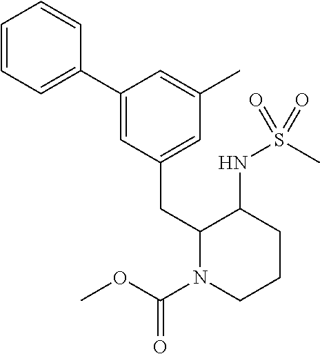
C1(C2=CC(CC3N(C(OC)=O)CCCC3NS(C)(=O)=O)=CC(C)=C2)=CC=CC=C1
